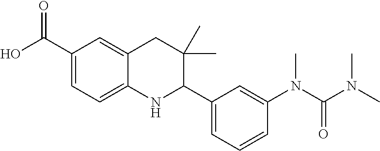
C1(C(O)=O)=CC=C2C(=C1)CC(C)(C)C(C1=CC=CC(N(C(N(C)C)=O)C)=C1)N2
